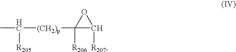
CC([R205])[(CH2)p]C1([R206])C([R207])O1
